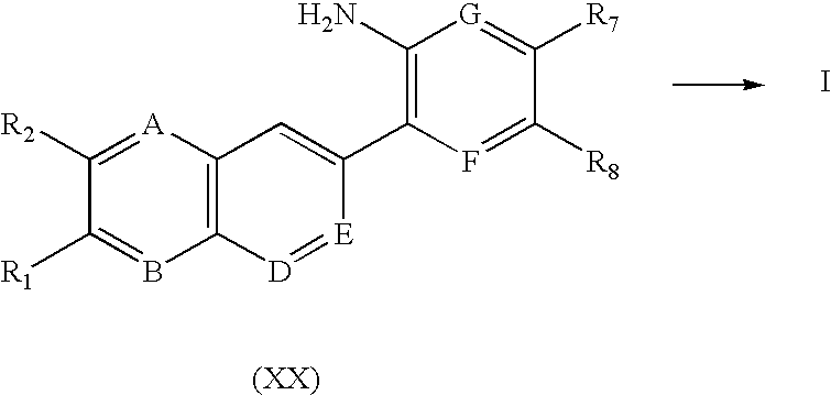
C12=C([A]=C([R2])C([R1])=B1)C=C(C1=C(N)[G]=C([R7])C([R8])=F1)[E]=[D]2.I
